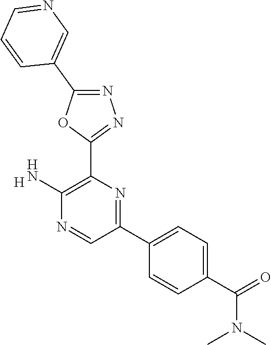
[H].C1(N)=C(C2=NN=C(C3=CN=CC=C3)O2)N=C(C2=CC=C(C(=O)N(C)C)C=C2)C=N1
